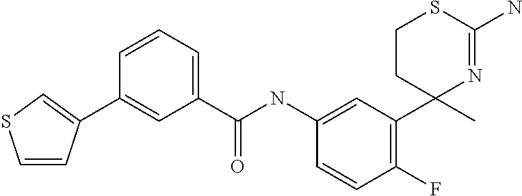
C1=C(NC(C2=CC=CC(C3=CSC=C3)=C2)=O)C=CC(F)=C1C1(C)N=C(N)SCC1
